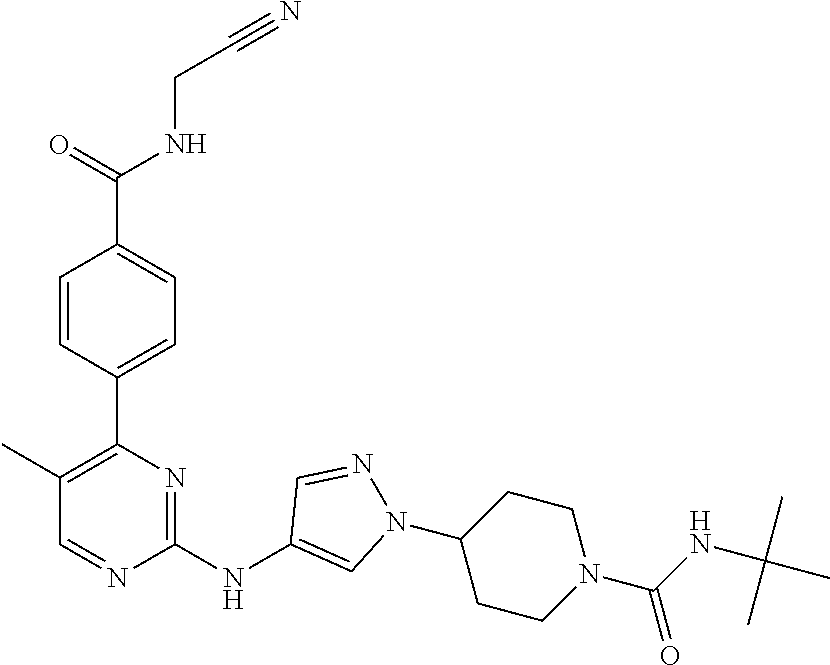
C(CNC(C1=CC=C(C2=C(C)C=NC(NC3=CN(C4CCN(C(NC(C)(C)C)=O)CC4)N=C3)=N2)C=C1)=O)#N
